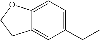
C1=C2C(=CC(CC)=C1)CCO2
